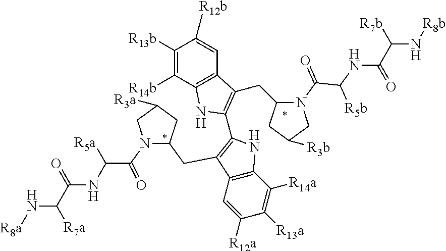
C1([R13b])=C([R14b])C2=C(C=C1[R12b])C(CC1N(C(C(NC(C([R7b])N[R8b])=O)[R5b])=O)CC([R3b])C1)=C(C1=C(CC3N(C(C(NC(C(N[R8a])[R7a])=O)[R5a])=O)CC([R3a])C3)C3=C(C([R14a])=C([R13a])C([R12a])=C3)N1)N2
